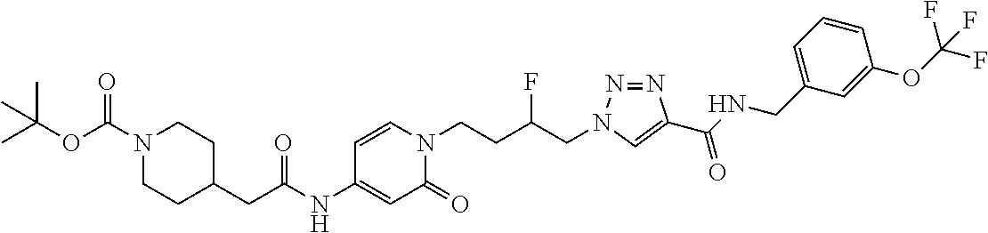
C1CC(CC(NC2=CC(=O)N(CCC(CN3N=NC(C(NCC4=CC=CC(OC(F)(F)F)=C4)=O)=C3)F)C=C2)=O)CCN1C(=O)OC(C)(C)C
